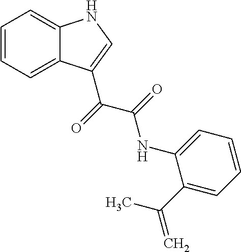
C1=CC=C2C(=C1)NC=C2C(=O)C(=O)NC1=CC=CC=C1C(=C)C
